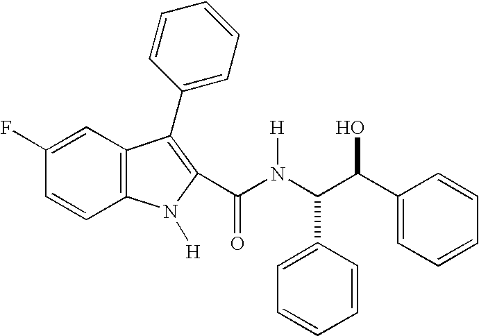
C1=C(F)C=CC2=C1C(C1=CC=CC=C1)=C(C(N(C(C(C1=CC=CC=C1)O)C1=CC=CC=C1)[H])=O)N2[H]
